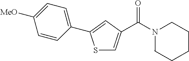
S1C=C(C(N2CCCCC2)=O)C=C1C1=CC=C([MeO])C=C1
